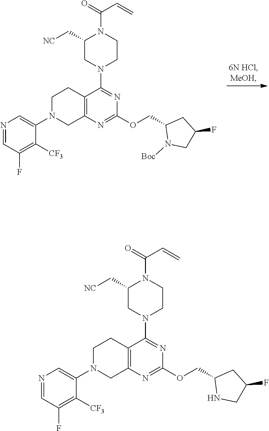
C1N(C2=CN=CC(F)=C2[CF3])CC2=C(C1)C(N1CC(C[NC])N(C(=O)C=C)CC1)=NC(OCC1N([Boc])CC(F)C1)=N2.C1N(C2=CN=CC(F)=C2[CF3])CC2=C(C1)C(N1CC(C[NC])N(C(=O)C=C)CC1)=NC(OCC1NCC(F)C1)=N2
